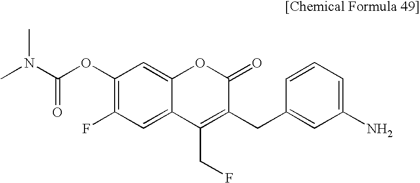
C1(OC(N(C)C)=O)=C(F)C=C2C(=C1)OC(=O)C(CC1=CC(N)=CC=C1)=C2CF
